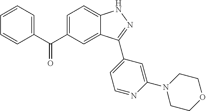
C1=C(C(C2=CC=CC=C2)=O)C=C2C(=C1)NN=C2C1=CC=NC(N2CCOCC2)=C1
